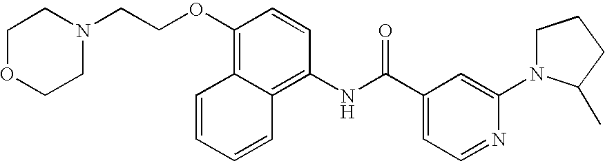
N1(C2=CC(C(NC3=C4C=CC=CC4=C(OCCN4CCOCC4)C=C3)=O)=CC=N2)CCCC1C
